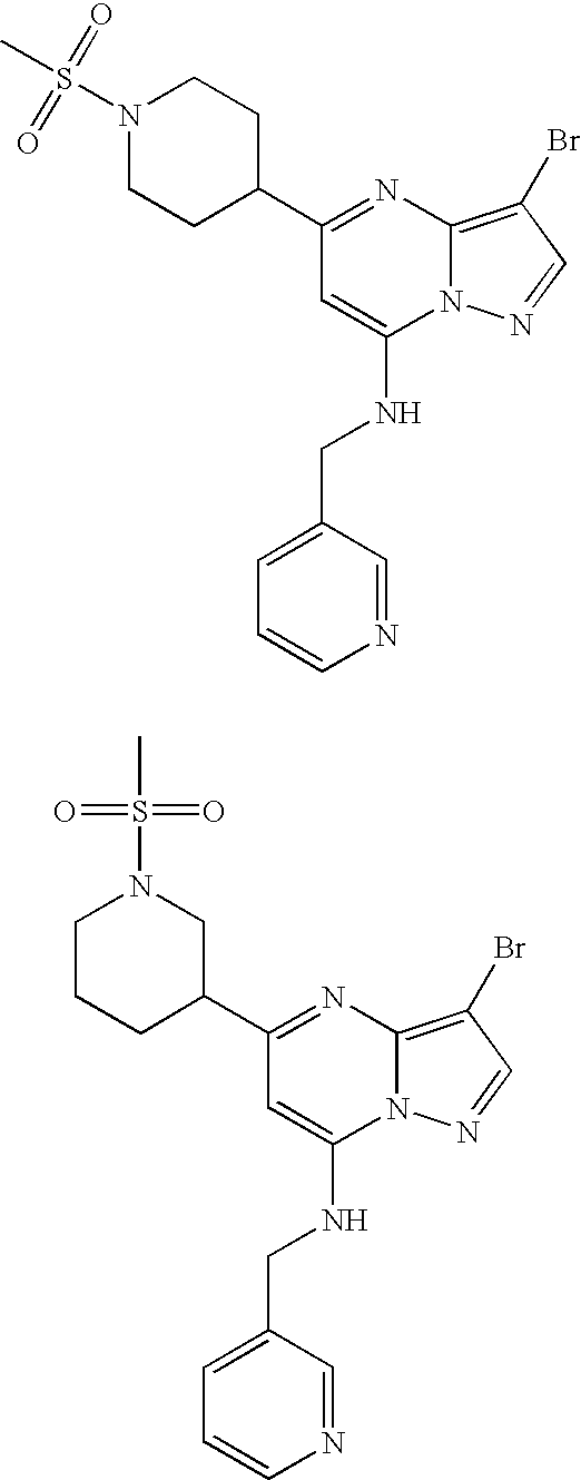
C1(C2CCN(S(C)(=O)=O)CC2)=NC2=C(Br)C=NN2C(NCC2=CC=CN=C2)=C1.C1(C2CN(S(C)(=O)=O)CCC2)=NC2=C(Br)C=NN2C(NCC2=CC=CN=C2)=C1
